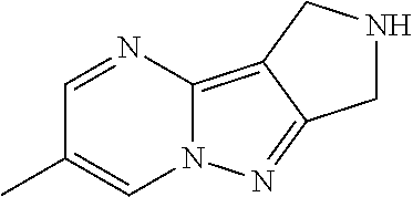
C1=NC2=C3C(=NN2C=C1C)CNC3
